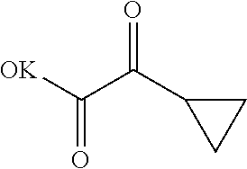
C1(C(C([OK])=O)=O)CC1
